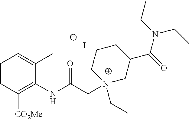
C1=CC([CO2Me])=C(NC(C[N+]2(CC)CC(C(=O)N(CC)CC)CCC2)=O)C(C)=C1.I
